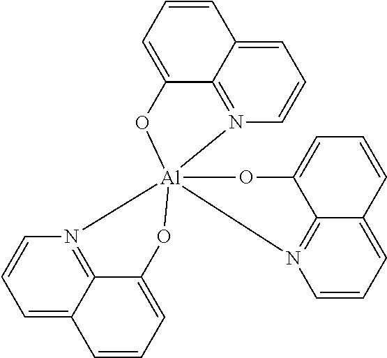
N12=C3C(=CC=C1)C=CC=C3O[Al]213(N2=C4C(=CC=C2)C=CC=C4O1)N1=C2C(=CC=C1)C=CC=C2O3
